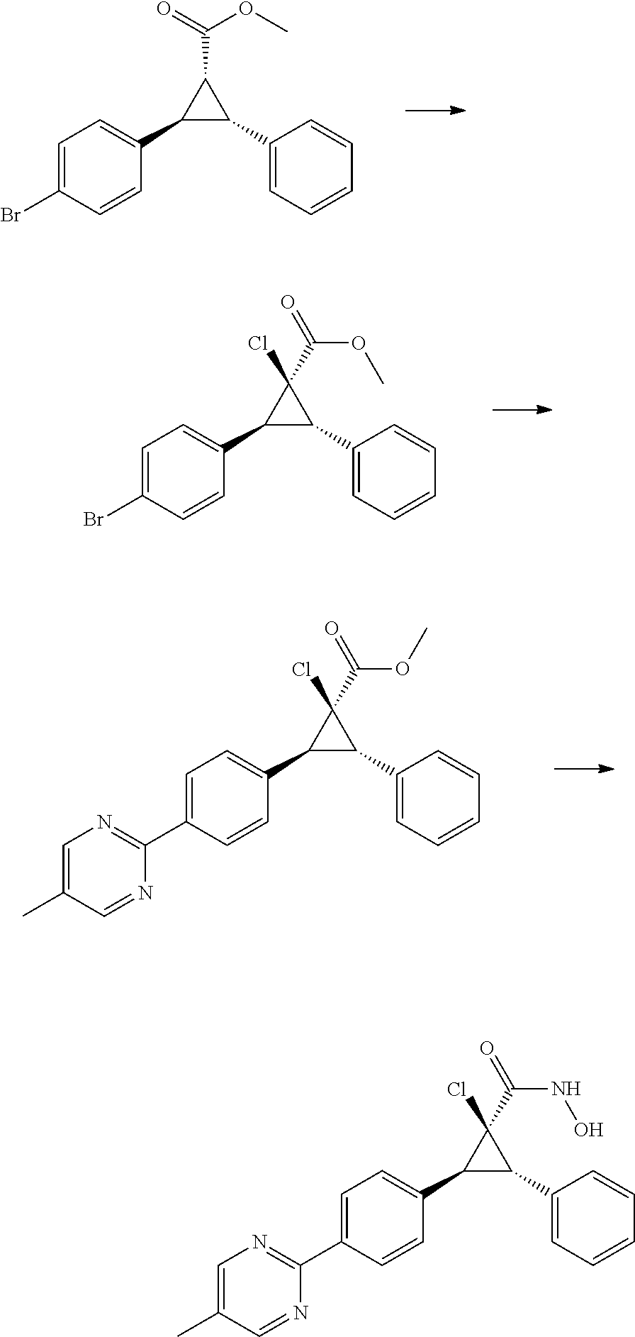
C1=C(Br)C=CC(C2C(C3=CC=CC=C3)C2C(=O)OC)=C1.C1=C(Br)C=CC(C2C(C3=CC=CC=C3)C2(C(OC)=O)Cl)=C1.C1=C(C2=NC=C(C)C=N2)C=CC(C2C(C3=CC=CC=C3)C2(C(OC)=O)Cl)=C1.C1=C(C2=NC=C(C)C=N2)C=CC(C2C(C3=CC=CC=C3)C2(C(NO)=O)Cl)=C1
